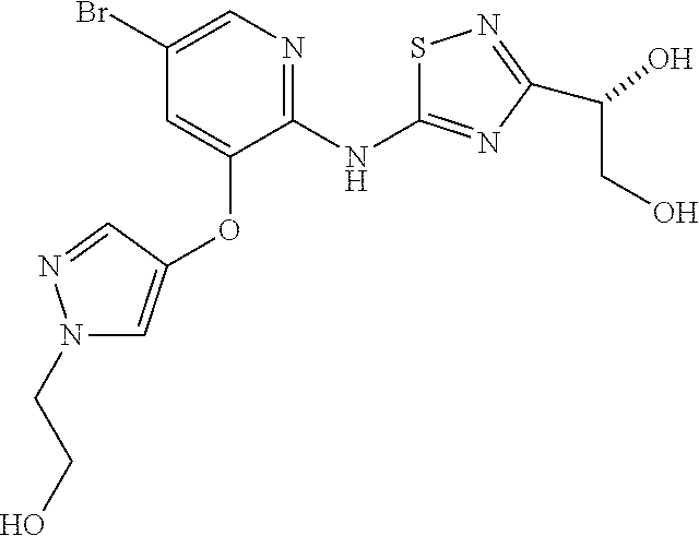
C1(Br)=CN=C(NC2=NC(C(CO)O)=NS2)C(OC2=CN(CCO)N=C2)=C1
